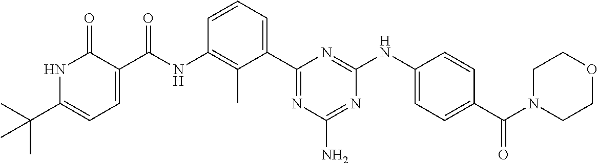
N(C1=C(C)C(C2=NC(N)=NC(NC3=CC=C(C(N4CCOCC4)=O)C=C3)=N2)=CC=C1)C(=O)C1=CC=C(C(C)(C)C)NC1=O
